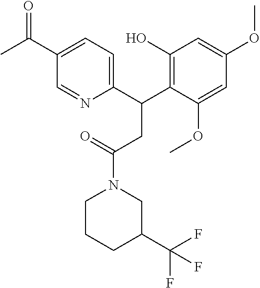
C1(C(C2=C(O)C=C(OC)C=C2OC)CC(N2CC(C(F)(F)F)CCC2)=O)=CC=C(C(=O)C)C=N1
